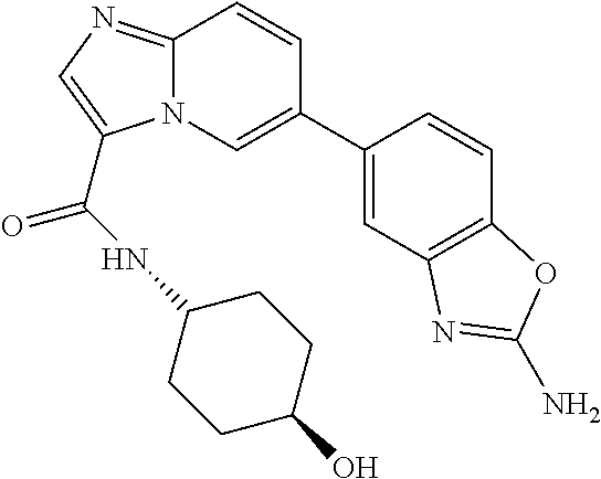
C1=C(C2=CN3C(=NC=C3C(NC3CCC(O)CC3)=O)C=C2)C=CC2=C1N=C(N)O2
